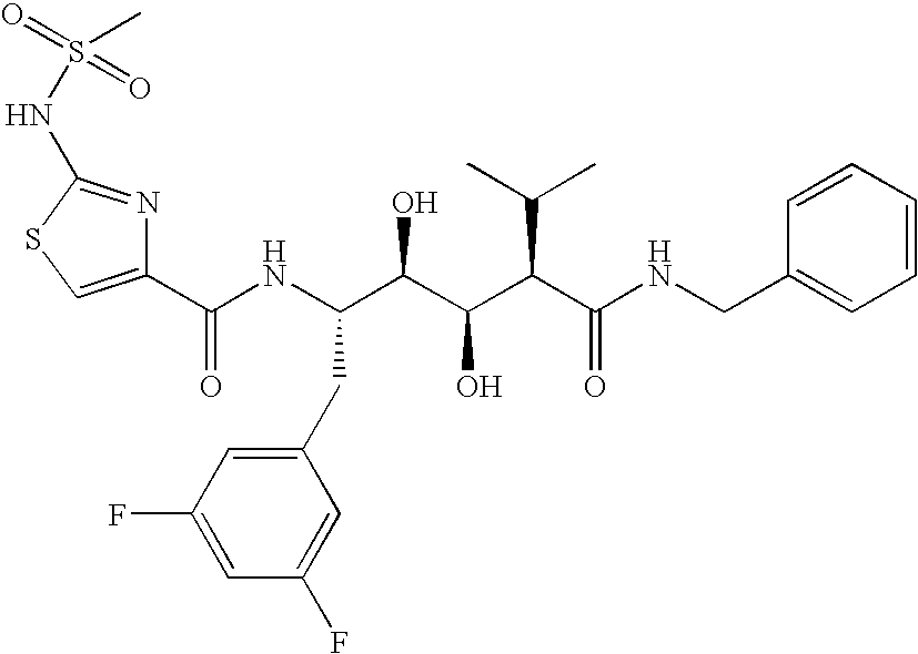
C1(C(NC(C(C(C(C(NCC2=CC=CC=C2)=O)C(C)C)O)O)CC2=CC(F)=CC(F)=C2)=O)=CSC(NS(=O)(=O)C)=N1
